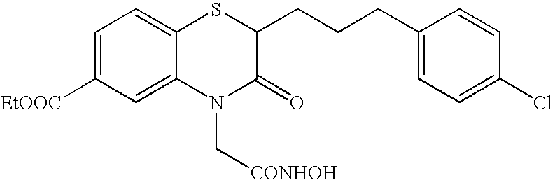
C1=C([EtOOC])C=C2C(=C1)SC(CCCC1=CC=C(Cl)C=C1)C(=O)N2C[CONHOH]
